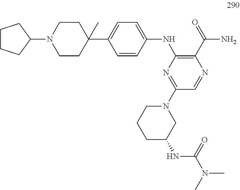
C1CCC(N2CCC(C3=CC=C(NC4=C(C(=O)N)N=CC(N5CCCC(NC(N(C)C)=O)C5)=N4)C=C3)(C)CC2)C1
